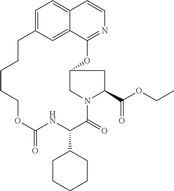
C1=C2C=C3C(=C1)C=CN=C3OC1CN(C(=O)C(C3CCCCC3)NC(=O)OCCCCC2)C(C(OCC)=O)C1
